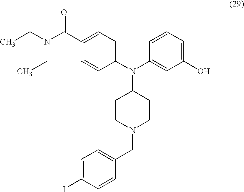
CCN(CC)C(C1=CC=C(N(C2=CC(O)=CC=C2)C2CCN(CC3=CC=C(I)C=C3)CC2)C=C1)=O
